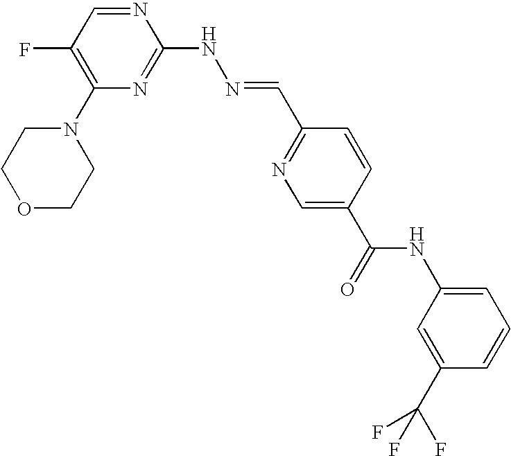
N1=CC(F)=C(N2CCOCC2)N=C1NN=CC1=NC=C(C(=O)NC2=CC=CC(C(F)(F)F)=C2)C=C1
